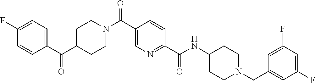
C1CN(C(C2=CN=C(C(=O)NC3CCN(CC4=CC(F)=CC(F)=C4)CC3)C=C2)=O)CCC1C(C1=CC=C(F)C=C1)=O
